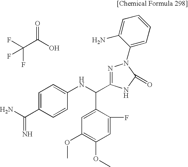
C(C(O)=O)(F)(F)F.NC(C1=CC=C(NC(C2=CC(OC)=C(OC)C=C2F)C2=NN(C3=CC=CC=C3N)C(=O)N2)C=C1)=N
